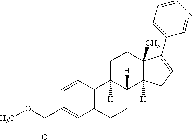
C1=CC(C(OC)=O)=CC2=C1C1([H])C([H])(CC2)C2([H])C(C)(CC1)C(C1=CC=CN=C1)=CC2
